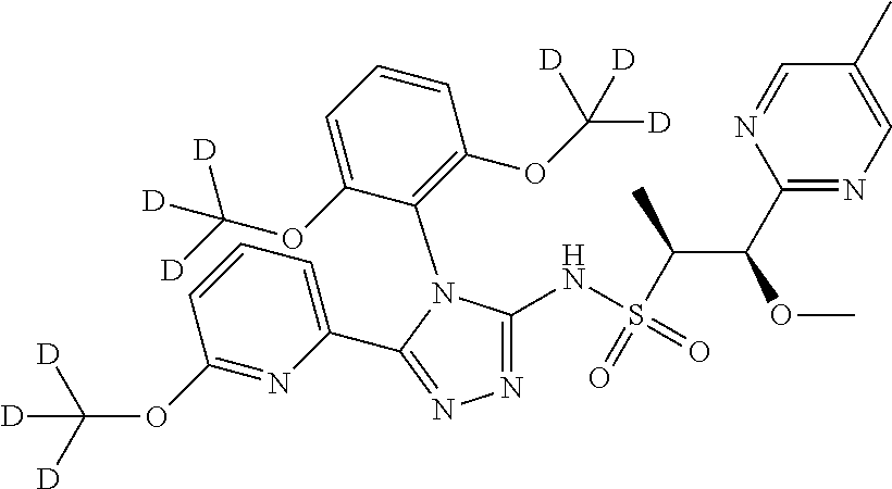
N1=C(NS(=O)(=O)C(C(C2=NC=C(C)C=N2)OC)C)N(C2=C(OC([D])([D])[D])C=CC=C2OC([D])([D])[D])C(C2=CC=CC(OC([D])([D])[D])=N2)=N1
